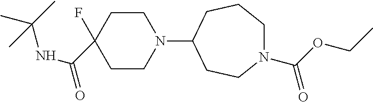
C1CN(C2CCN(C(OCC)=O)CCC2)CCC1(F)C(NC(C)(C)C)=O
